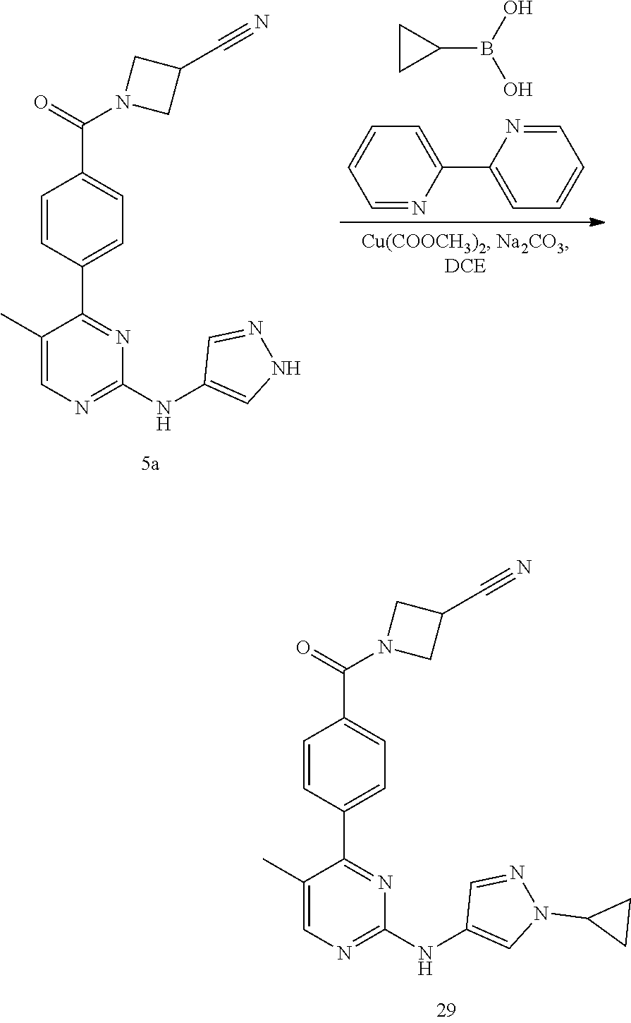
C1=C(C2=CC=CC=N2)N=CC=C1.C1CC1B(O)O.C1(NC2=NC=C(C)C(C3=CC=C(C(N4CC(C#N)C4)=O)C=C3)=N2)=CNN=C1.C1=NN(C2CC2)C=C1NC1=NC=C(C)C(C2=CC=C(C(N3CC(C#N)C3)=O)C=C2)=N1
